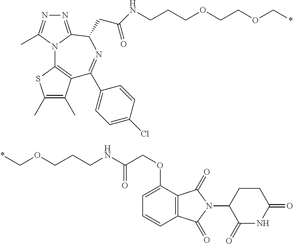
N(C(=O)COC1=CC=CC2=C1C(=O)N(C1C(=O)NC(=O)CC1)C2=O)CCCOC*.C1(C)=C(C)C2=C(S1)N1C(=NN=C1C)C(CC(NCCCOCCOC*)=O)N=C2C1=CC=C(Cl)C=C1
